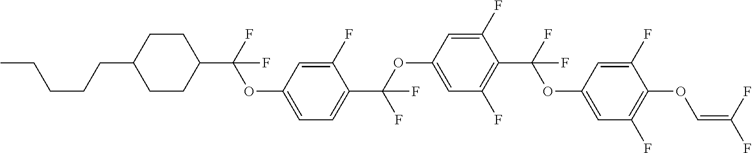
C1CC(C(F)(OC2=CC=C(C(OC3=CC(F)=C(C(F)(OC4=CC(F)=C(OC=C(F)F)C(F)=C4)F)C(F)=C3)(F)F)C(F)=C2)F)CCC1CCCCC
